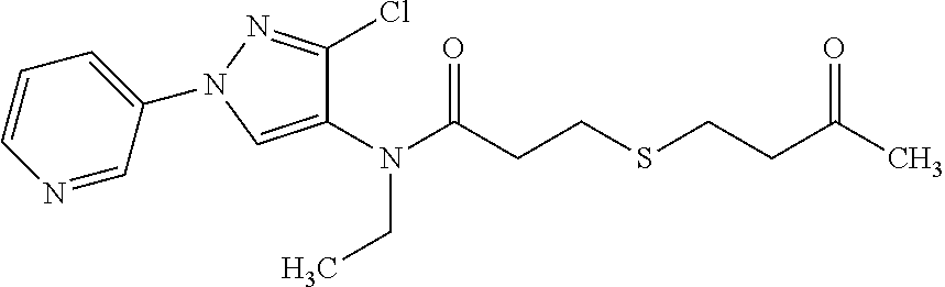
N(C(CCSCCC(C)=O)=O)(CC)C1=CN(C2=CC=CN=C2)N=C1Cl
